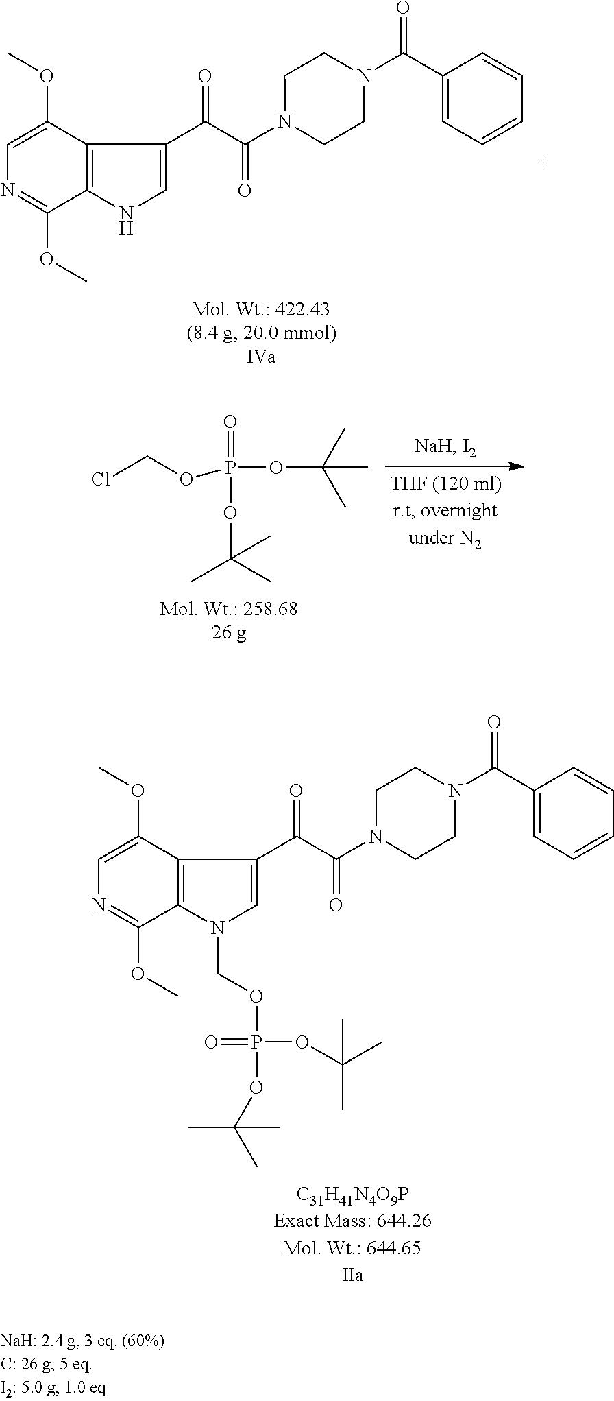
C1=C(OC)C2=C(C(OC)=N1)N(COP(OC(C)(C)C)(=O)OC(C)(C)C)C=C2C(=O)C(N1CCN(C(C2=CC=CC=C2)=O)CC1)=O.C1=C(OC)C2=C(C(OC)=N1)NC=C2C(=O)C(N1CCN(C(C2=CC=CC=C2)=O)CC1)=O.O(P(OC(C)(C)C)(=O)OC(C)(C)C)CCl
